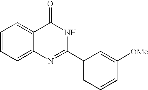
C12=CC=CC=C1C(=O)NC(C1=CC=CC([OMe])=C1)=N2
